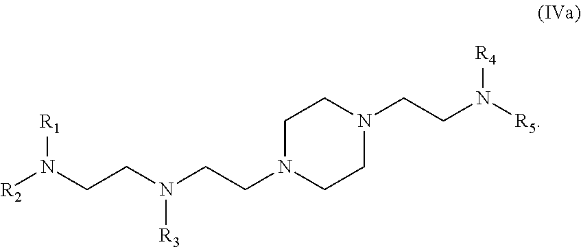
C(N1CCN(CCN([R5])[R4])CC1)CN(CCN([R2])[R1])[R3]
